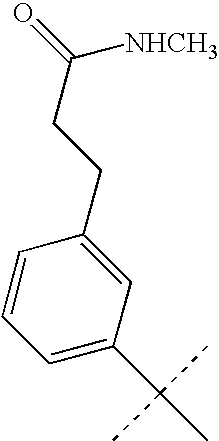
C1=CC=C(C(C)(C)C)C=C1CCC(=O)[NHCH3]
